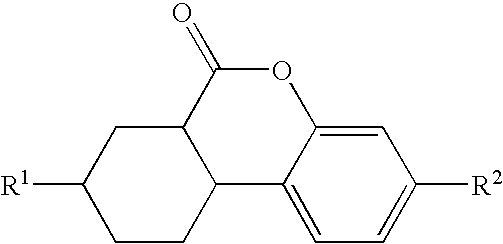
C1CC2C(CC1[R1])C(=O)OC1=CC([R2])=CC=C21
